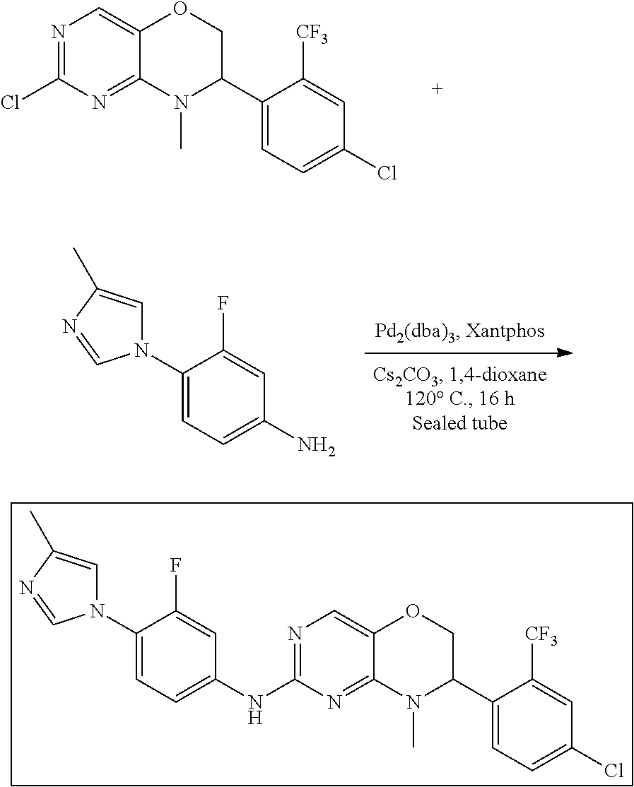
N1=C(Cl)N=C2C(=C1)OCC(C1=CC=C(Cl)C=C1[CF3])N2C.NC1=CC=C(N2C=C(C)N=C2)C(F)=C1.N1=C(NC2=CC=C(N3C=C(C)N=C3)C(F)=C2)N=C2C(=C1)OCC(C1=CC=C(Cl)C=C1[CF3])N2C
